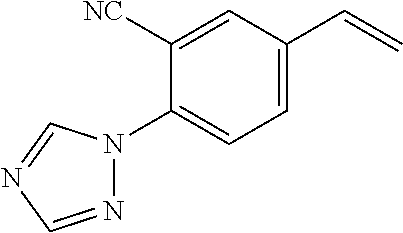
N1(C2=CC=C(C=C)C=C2[NC])N=CN=C1
